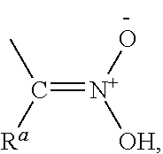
CC([Ra])=[N+](O)[OH]
